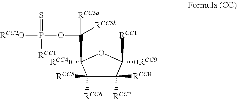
[RCC2O]P(OC([RCC3a])([RCC3b])C1([RCC4])C([RCC5])([RCC6])C([RCC7])([RCC8])C([RCC9])([RCC1])O1)(=S)[RCC1]
